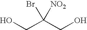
OCC(CO)(Br)[NO2]
